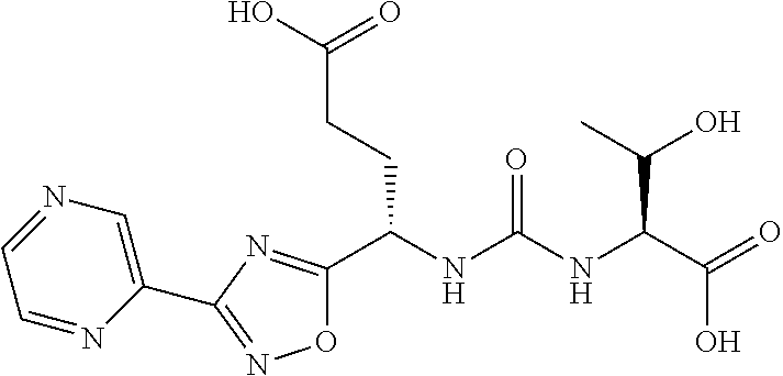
O1C(C(NC(NC(C(=O)O)C(C)O)=O)CCC(O)=O)=NC(C2=CN=CC=N2)=N1
